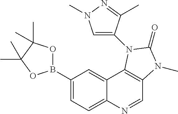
C1(B2OC(C)(C)C(C)(C)O2)=CC=C2C(=C1)C1=C(C=N2)N(C)C(=O)N1C1=CN(C)N=C1C
